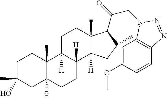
C1C(C)(O)CC2([H])C(C)(C1)C1([H])C([H])(CC2)C2([H])C(C)(CC1)C(C(=O)CN1C3=C(C=CC(OC)=C3)N=N1)C(C)C2
